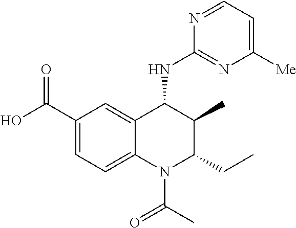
C1(C(=O)O)=CC=C2C(=C1)C(NC1=NC([Me])=CC=N1)C(C)C(CC)N2C(C)=O
